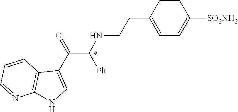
C1=CC(CCNC(C(C2=CNC3=C2C=CC=N3)=O)[Ph])=CC=C1[SO2NH2]
